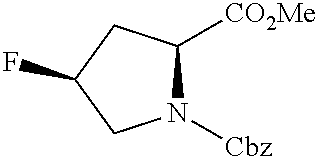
[CO2Me]C1N([Cbz])CC(F)C1
